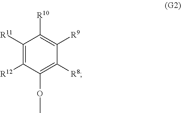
C1([R8])=C(OC)C([R12])=C([R11])C([R10])=C1[R9]
